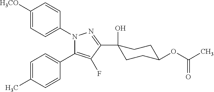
C1=C([H3CO])C=CC(N2C(C3=CC=C(C)C=C3)=C(F)C(C3(O)CCC(OC(C)=O)CC3)=N2)=C1
